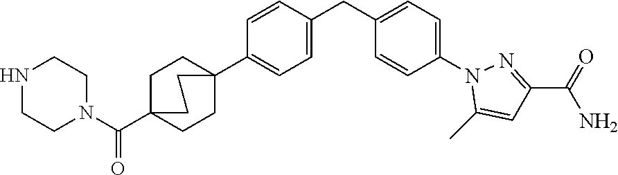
C1=CC(CC2=CC=C(N3C(C)=CC(C(=O)N)=N3)C=C2)=CC=C1C12CCC(C(N3CCNCC3)=O)(CC1)CC2
